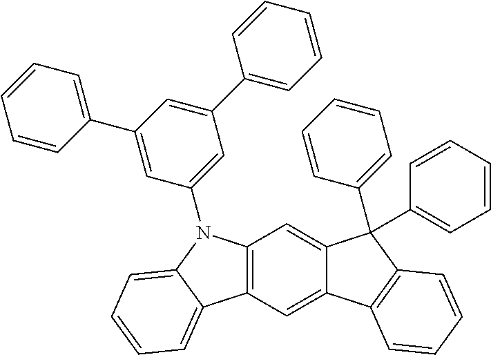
C12=C(C=C3C(=C1)C(C1=CC=CC=C1)(C1=CC=CC=C1)C1=C3C=CC=C1)C1=CC=CC=C1N2C1=CC(C2=CC=CC=C2)=CC(C2=CC=CC=C2)=C1
